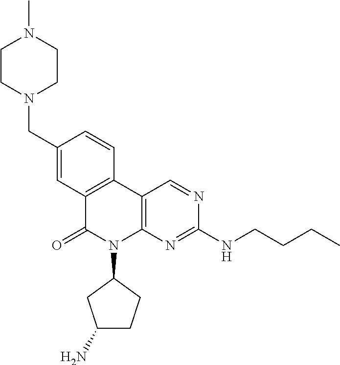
C12=C(C3=C(N(C4CC(N)CC4)C1=O)N=C(NCCCC)N=C3)C=CC(CN1CCN(C)CC1)=C2
